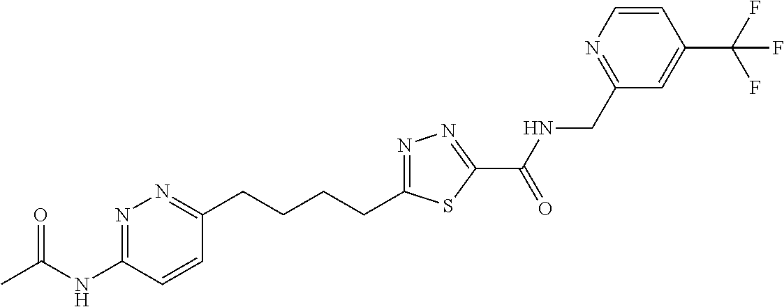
C1(CCCCC2=NN=C(C(=O)NCC3=NC=CC(C(F)(F)F)=C3)S2)=NN=C(NC(C)=O)C=C1
